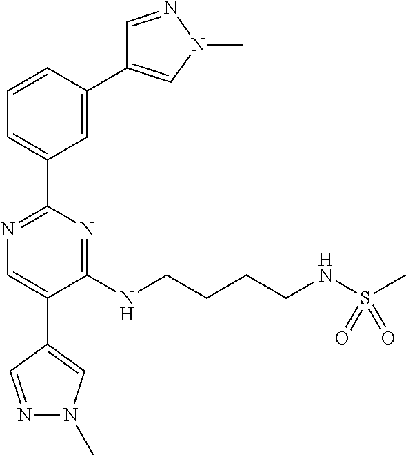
C1=C(C2=CN(C)N=C2)C=CC=C1C1=NC=C(C2=CN(C)N=C2)C(NCCCCNS(C)(=O)=O)=N1
